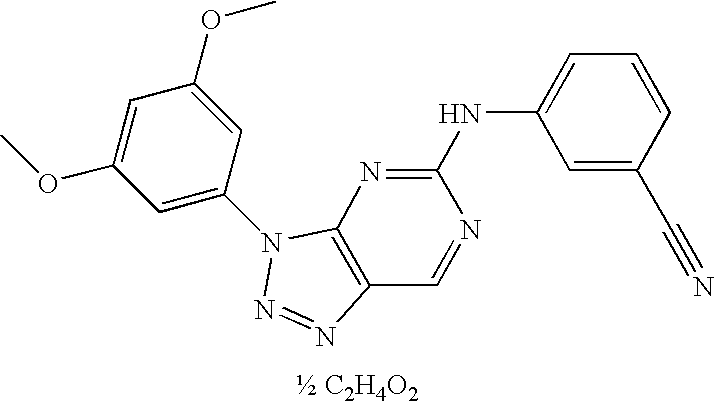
C1(N2C3=C(C=NC(NC4=CC=CC(C#N)=C4)=N3)N=N2)=CC(OC)=CC(OC)=C1
